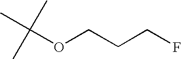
C(OCCCF)(C)(C)C
